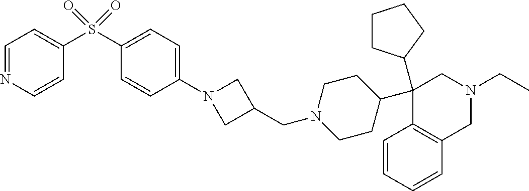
C1(C2CCCC2)(C2CCN(CC3CN(C4=CC=C(S(=O)(=O)C5=CC=NC=C5)C=C4)C3)CC2)C2=C(CN(CC)C1)C=CC=C2
